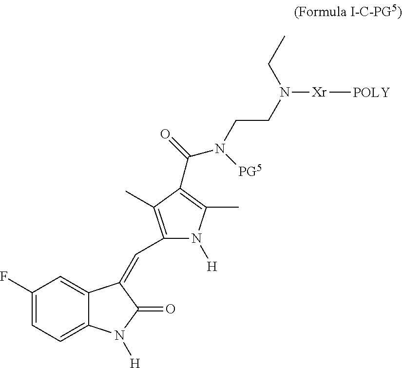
C1(F)=CC=C2C(=C1)C(=CC1=C(C)C(C(=O)N([PG5])CCN([Xr][POLY])CC)=C(C)N1[H])C(=O)N2[H]
